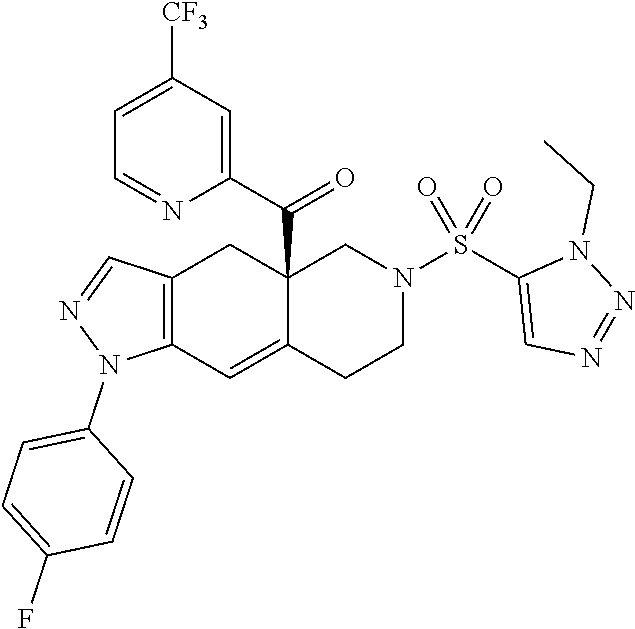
C12=C(C=C3C(C(C4=CC([CF3])=CC=N4)=O)(C1)CN(S(C1=CN=NN1CC)(=O)=O)CC3)N(C1=CC=C(F)C=C1)N=C2
